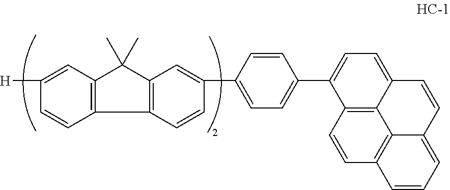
C12=C(C(C)(C)C3=C1C=CC([H])=C3)C=C(C1=CC=C(C3=CC=C4C5=C3C=CC3=C5C(=CC=C3)C=C4)C=C1)C=C2
